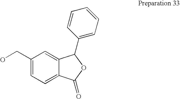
C1(CO)=CC=C2C(=C1)C(C1=CC=CC=C1)OC2=O
